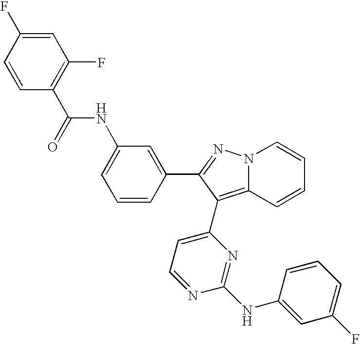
C1(F)=CC(F)=C(C(=O)NC2=CC=CC(C3=NN4C(=C3C3=CC=NC(NC5=CC(F)=CC=C5)=N3)C=CC=C4)=C2)C=C1
